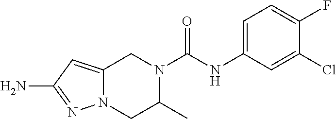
NC1=NN2C(=C1)CN(C(NC1=CC=C(F)C(Cl)=C1)=O)C(C)C2
